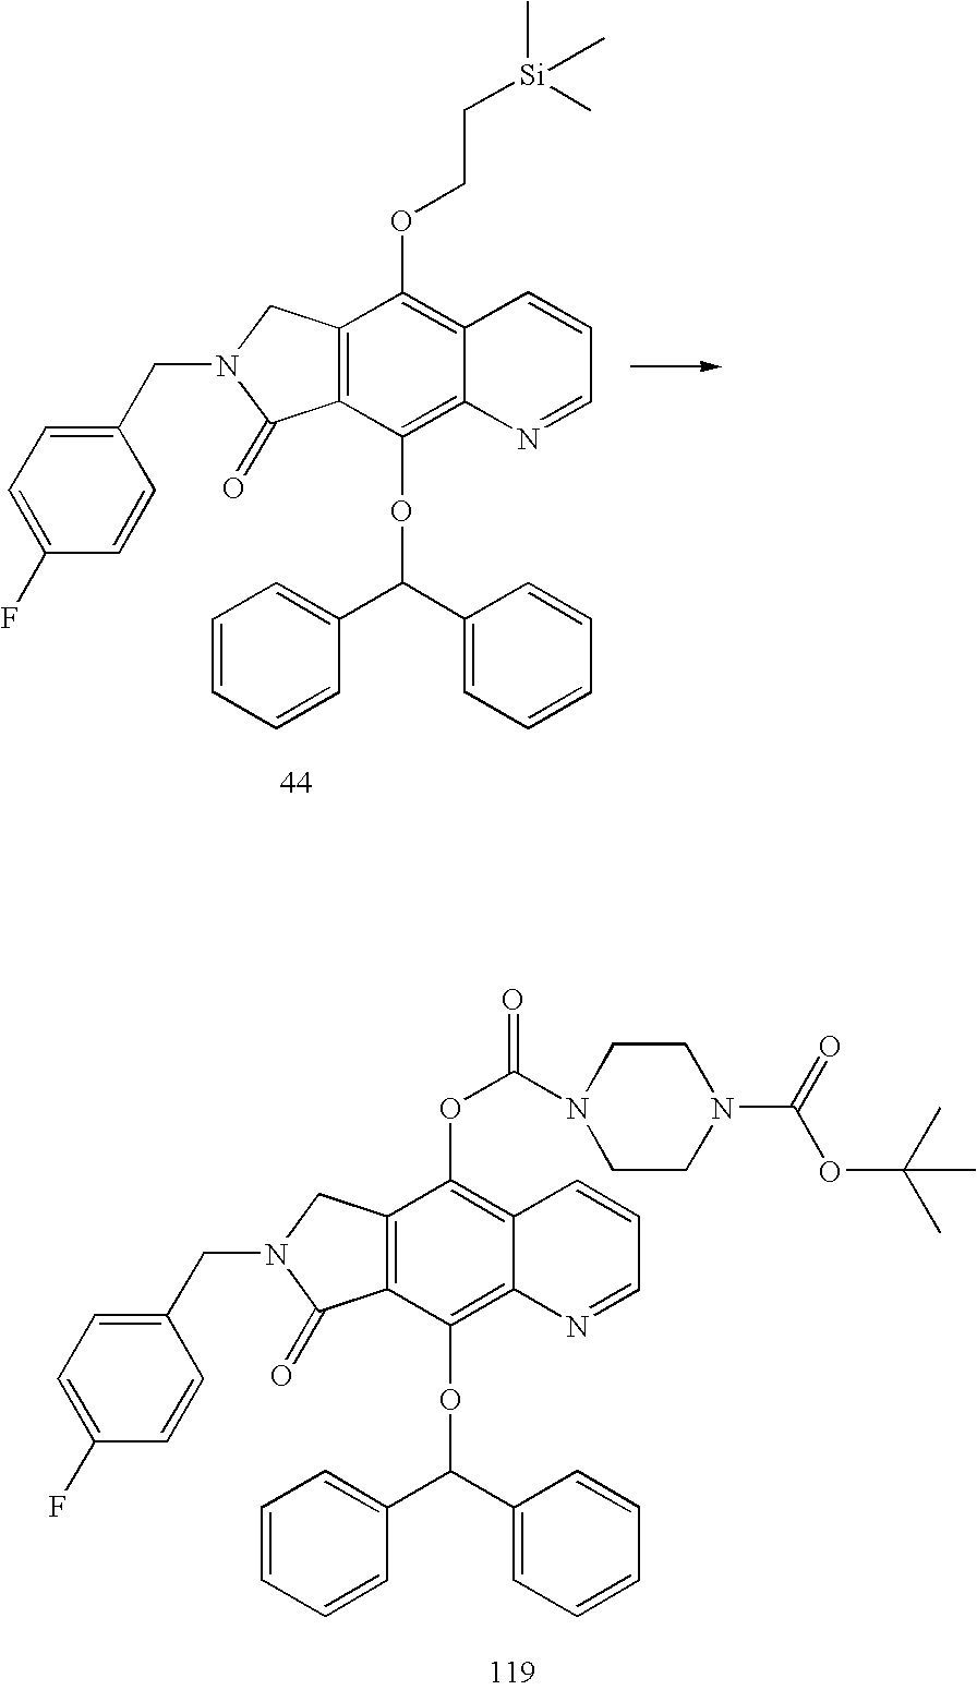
C12=C(CN(CC3=CC=C(F)C=C3)C1=O)C(OCC[Si](C)(C)C)=C1C(=C2OC(C2=CC=CC=C2)C2=CC=CC=C2)N=CC=C1.C12=C(CN(CC3=CC=C(F)C=C3)C1=O)C(OC(N1CCN(C(=O)OC(C)(C)C)CC1)=O)=C1C(=C2OC(C2=CC=CC=C2)C2=CC=CC=C2)N=CC=C1
